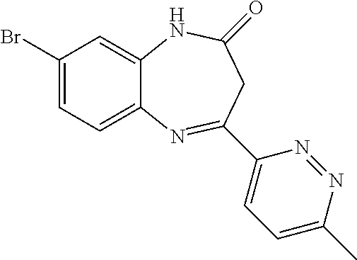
C1(Br)=CC=C2C(=C1)NC(=O)CC(C1=CC=C(C)N=N1)=N2
